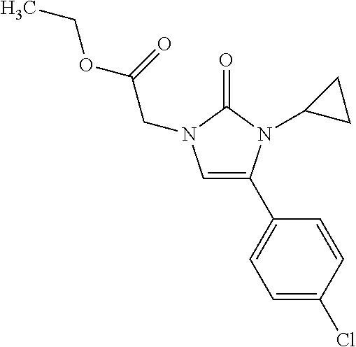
C1=C(C2=CC=C(Cl)C=C2)N(C2CC2)C(=O)N1CC(OCC)=O
